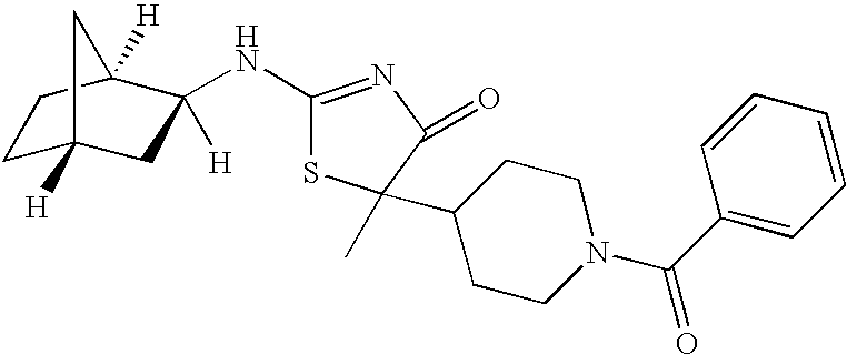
C1C2([H])CC([H])(NC3=NC(=O)C(C)(C4CCN(C(C5=CC=CC=C5)=O)CC4)S3)C([H])(C1)C2
